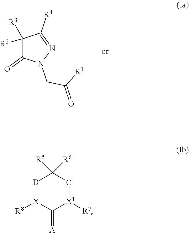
C1([R2])([R3])C(=O)N(CC([R1])=O)N=C1[R4].B1[X]([R8])C(=[A])[X1]([R7])CC1([R6])[R5]
